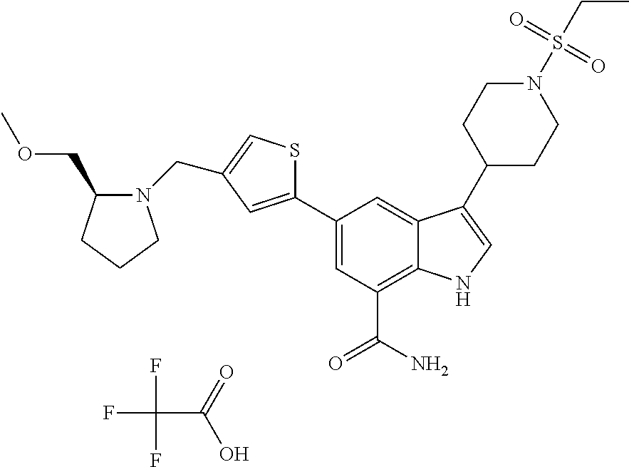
FC(F)(F)C(=O)O.C1=C(C2=CC(CN3CCCC3COC)=CS2)C=C2C(=C1C(N)=O)NC=C2C1CCN(S(CC)(=O)=O)CC1
